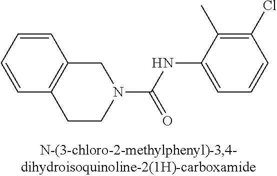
C(NC1=CC=CC(Cl)=C1C)(=O)N1CC2=C(CC1)C=CC=C2
